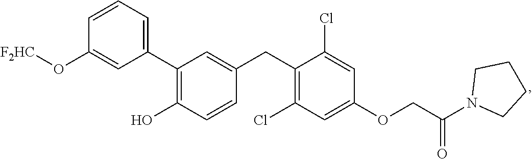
C1(C2=C(O)C=CC(CC3=C(Cl)C=C(OCC(N4CCCC4)=O)C=C3Cl)=C2)=CC=CC(O[F2HC])=C1
